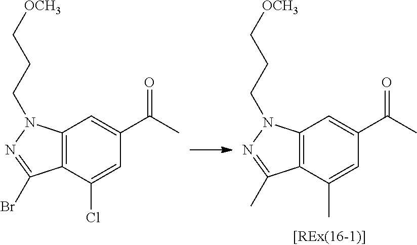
C12=C(C(Cl)=CC(C(C)=O)=C1)C(Br)=NN2CCC[OCH3].C12=C(C(C)=CC(C(C)=O)=C1)C(C)=NN2CCC[OCH3]
